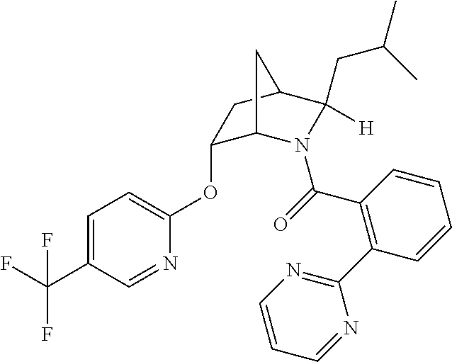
C1(OC2=CC=C(C(F)(F)F)C=N2)C2N(C(=O)C3=C(C4=NC=CC=N4)C=CC=C3)C(CC(C)C)([H])C(C1)C2
